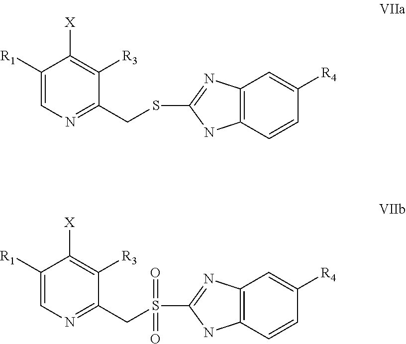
C1([R1])=CN=C(CSC2=NC3=C(N2)C=CC([R4])=C3)C([R3])=C1[X].C1([R1])=CN=C(CS(C2=NC3=C(N2)C=CC([R4])=C3)(=O)=O)C([R3])=C1[X]
